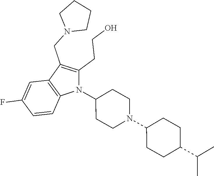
C1(CCO)=C(CN2CCCC2)C2=C(N1C1CCN(C3CCC(C(C)C)CC3)CC1)C=CC(F)=C2
